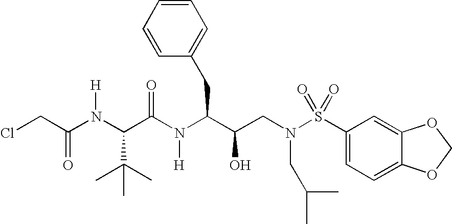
ClCC(N(C(C(N(C(C(CN(S(C1=CC=C2C(=C1)OCO2)(=O)=O)CC(C)C)O)CC1=CC=CC=C1)[H])=O)C(C)(C)C)[H])=O
